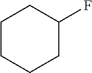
C1CCCC(F)C1
